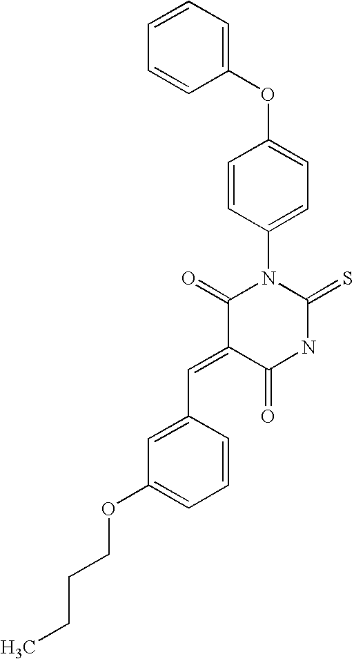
C1(OC2=CC=C(N3C(=O)C(=CC4=CC(OCCCC)=CC=C4)C(=O)NC3=S)C=C2)=CC=CC=C1
